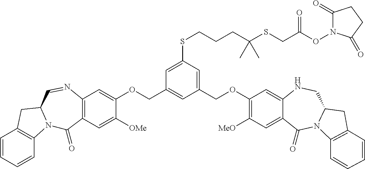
C1=CC=CC2=C1CC1N2C(=O)C2=C(N=C1)C=C(OCC1=CC(COC3=C([MeO])C=C4C(=C3)NCC3N(C4=O)C4=C(C3)C=CC=C4)=CC(SCCCC(SCC(ON3C(=O)CCC3=O)=O)(C)C)=C1)C([OMe])=C2
